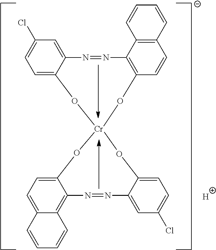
C1=C2C(=CC=C1Cl)O[Cr]1(OC3=CC=C(Cl)C=C3N=NC3=C4C(=CC=C3O1)C=CC=C4)OC1=C(N=N2)C2=C(C=C1)C=CC=C2.[H]
